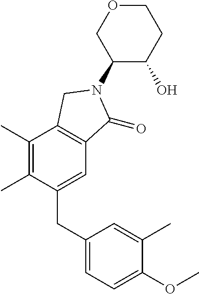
C1(CC2=CC=C(OC)C(C)=C2)=CC2=C(C(C)=C1C)CN(C1C(O)CCOC1)C2=O
